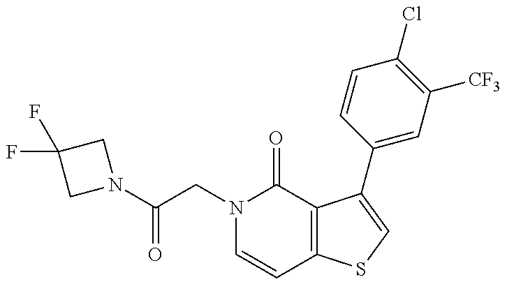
N1(C(CN2C=CC3=C(C2=O)C(C2=CC([CF3])=C(Cl)C=C2)=CS3)=O)CC(F)(F)C1
